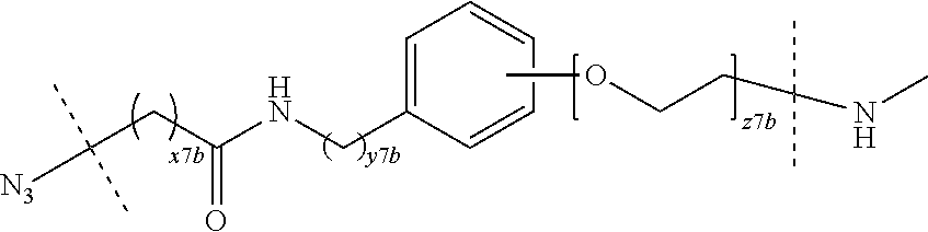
[N3]C(CC(=O)NCC1=CC=CC=C1)(C)C.COCCC(NC)(C)C
